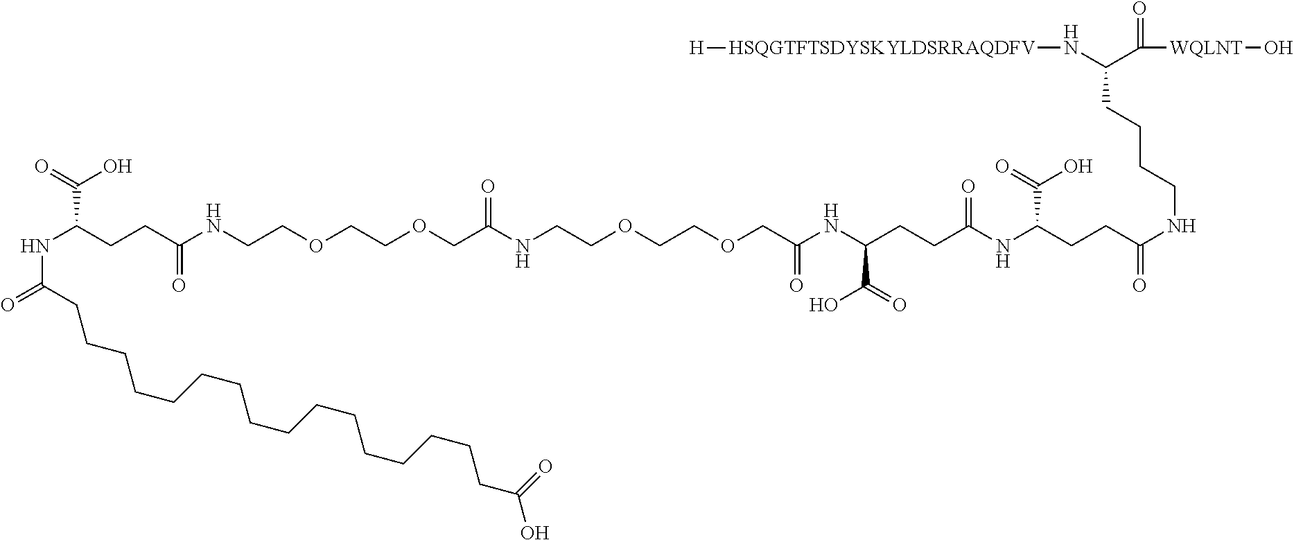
C(CCCC(N[HSQGTFTSDYSKYLDSRRAQDFV][H])C(=O)[WQLNT]O)NC(CCC(NC(CCC(NC(COCCOCCNC(COCCOCCNC(CCC(NC(CCCCCCCCCCCCCCCCC(=O)O)=O)C(O)=O)=O)=O)=O)C(O)=O)=O)C(O)=O)=O
